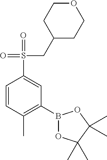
C1=CC(C)=C(B2OC(C)(C)C(C)(C)O2)C=C1S(=O)(CC1CCOCC1)=O
